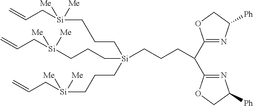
C(C[Si](CCC[Si]([Me])(CC=C)[Me])(CCCC(C1=NC([Ph])CO1)C1=NC([Ph])CO1)CCC[Si]([Me])(CC=C)[Me])C[Si]([Me])(CC=C)[Me]
